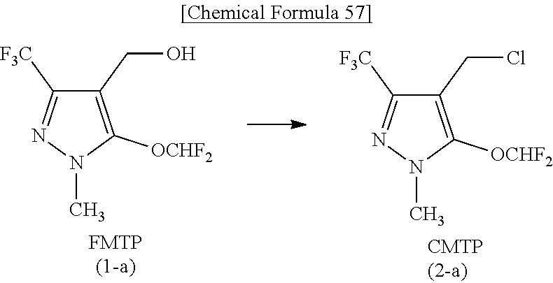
C1(CCl)=C([OCHF2])N(C)N=C1[F3C].C1(CO)=C([OCHF2])N(C)N=C1[F3C]
